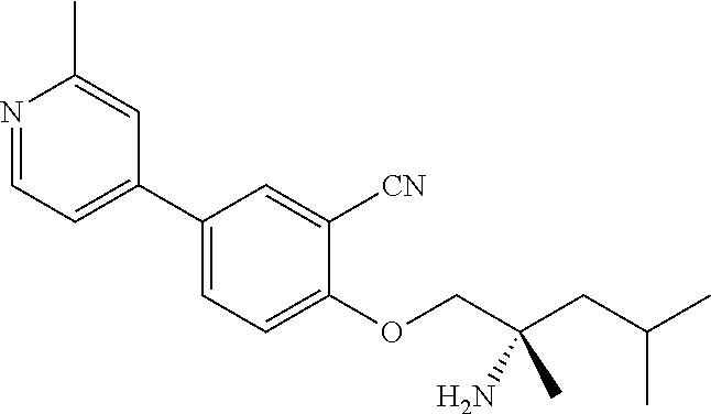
N1=CC=C(C2=CC=C(OCC(CC(C)C)(N)C)C([CN])=C2)C=C1C
